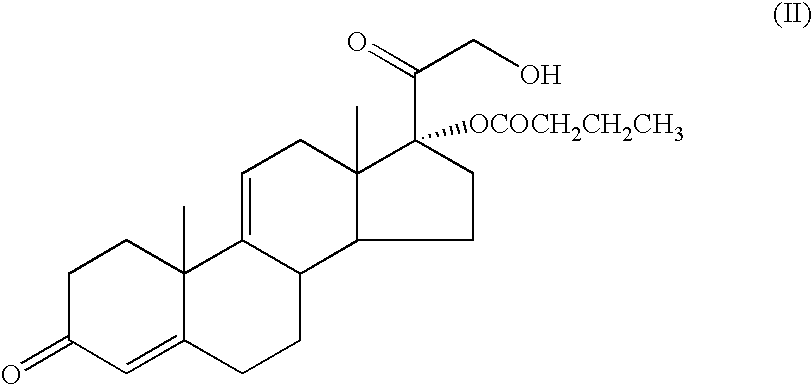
C1C(=O)C=C2C(C)(C1)C1=CCC3(C)C(C(CO)=O)([OCOCH2CH2CH3])CCC3C1CC2
